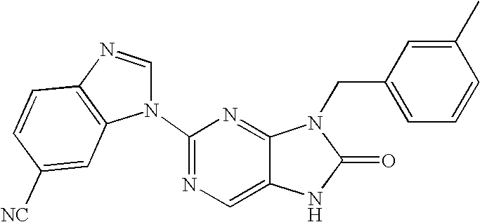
N1(C2=NC=C3C(=N2)N(CC2=CC=CC(C)=C2)C(=O)N3)C=NC2=C1C=C([NC])C=C2
